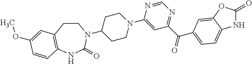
C1CC2=C(NC(=O)N1C1CCN(C3=CC(C(=O)C4=CC=C5NC(=O)OC5=C4)=NC=N3)CC1)C=CC(OC)=C2
